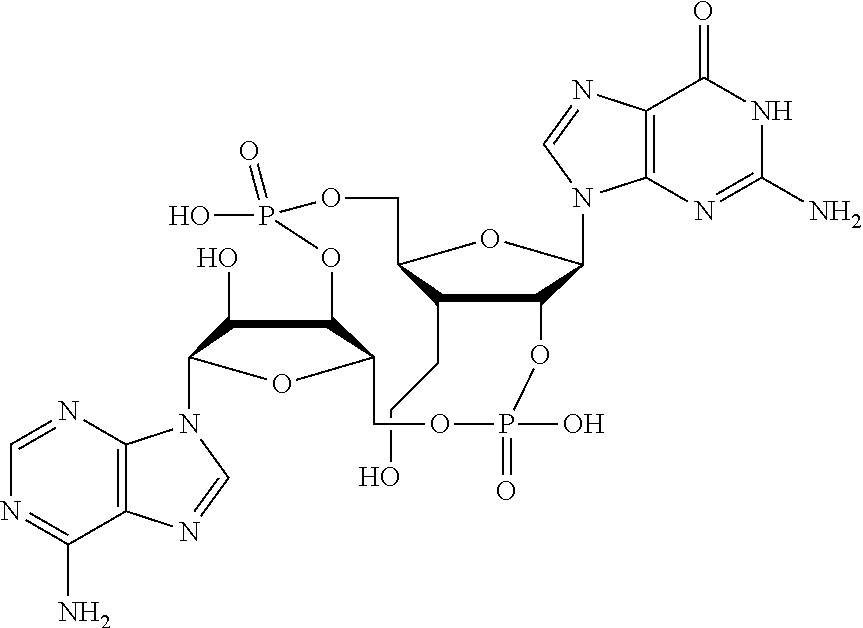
C(C1C2OC(N3C4=C(C(=O)NC(N)=N4)N=C3)C1OP(O)(=O)OCC1C(C(O)C(N3C4=C(C(N)=NC=N4)N=C3)O1)OP(O)(=O)OC2)CO
